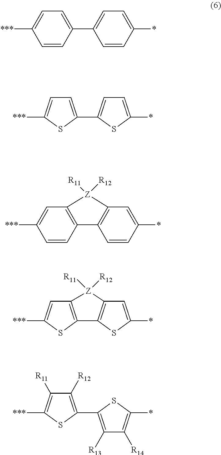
C1=CC(C2=CC=C(*)C=C2)=CC=C1[***].C1=C(C2=CC=C(*)S2)SC([***])=C1.C1=CC2=C(C=C1[***])[Z]([R11])([R12])C1=C2C=CC(*)=C1.C12=C(SC([***])=C1)C1=C(C=C(*)S1)[Z]2([R11])[R12].C1([R12])=C(C2=C([R13])C([R14])=C(*)S2)SC([***])=C1[R11]
